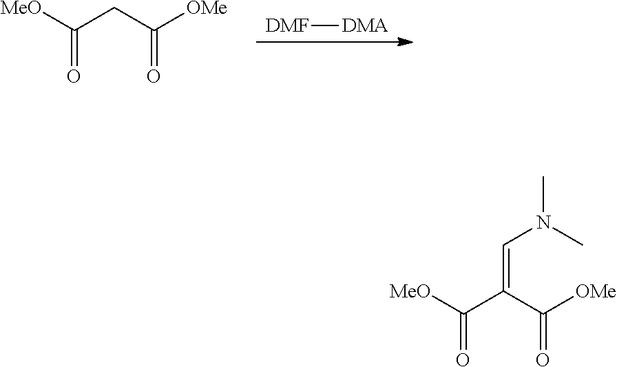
[DMF][DMA].[MeO]C(CC([OMe])=O)=O.[MeO]C(C(C([OMe])=O)=CN(C)C)=O
